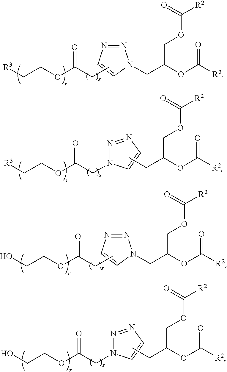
[R3]CCOC(CN1N=NC=C1)=O.C(OC([R2])=O)(COC([R2])=O)CC.[R3]CCOC(CC)=O.N1=NC=CN1CC(OC([R2])=O)COC([R2])=O.OCCOC(CC)=O.N1=NC=CN1CC(OC([R2])=O)COC([R2])=O.OCCOC(CN1N=NC=C1)=O.C(OC([R2])=O)(COC([R2])=O)CC
